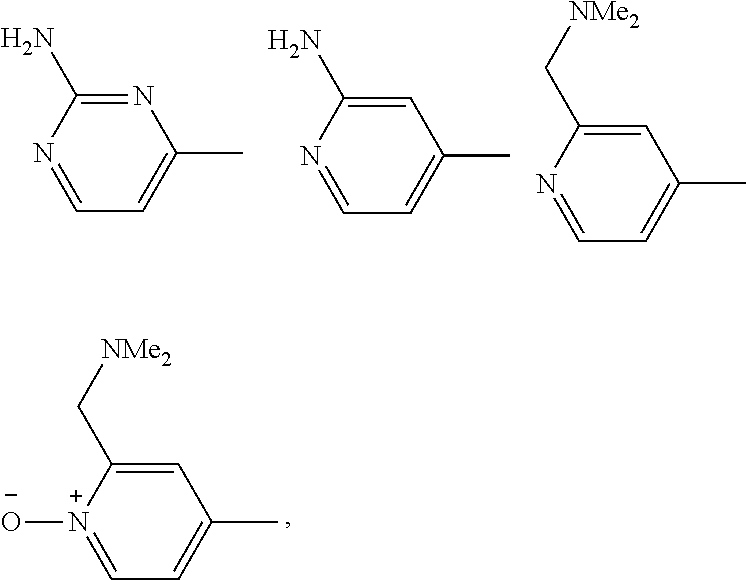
C1=C(C[NMe2])[N+]([O-])=CC=C1C.C1=C(C[NMe2])N=CC=C1C.N1=C(N)N=CC=C1C.C1=C(N)N=CC=C1C
